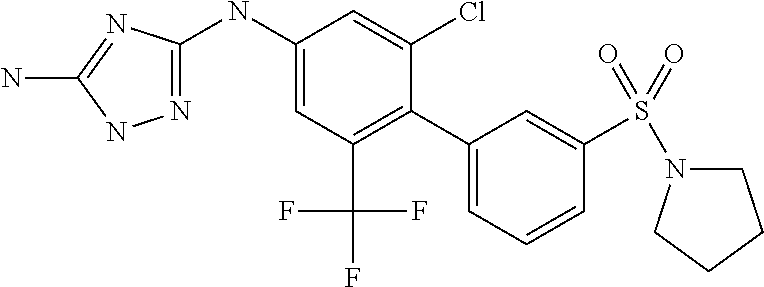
C1(NC2=NNC(N)=N2)=CC(C(F)(F)F)=C(C2=CC=CC(S(N3CCCC3)(=O)=O)=C2)C(Cl)=C1
